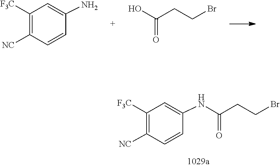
C1([F3C])=C([NC])C=CC(N)=C1.C(=O)(O)CCBr.O=C(NC1=CC([F3C])=C([NC])C=C1)CCBr
